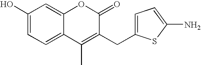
C1=C(O)C=C2C(=C1)C(C)=C(CC1=CC=C(N)S1)C(=O)O2
